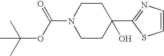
N1(C(OC(C)(C)C)=O)CCC(C2=NC=CS2)(O)CC1
